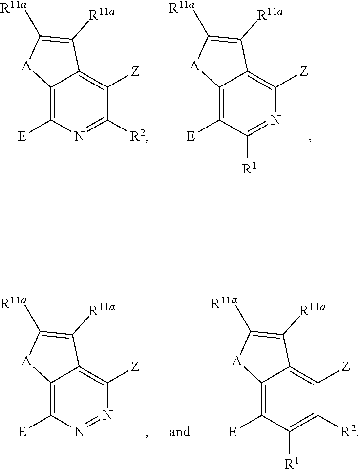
C12=C([E])N=C([R2])C([Z])=C1C([R11a])=C([R11a])[A]2.C12=C([E])C([R1])=NC([Z])=C1C([R11a])=C([R11a])[A]2.C12=C([E])N=NC([Z])=C1C([R11a])=C([R11a])[A]2.C12=C([E])C([R1])=C([R2])C([Z])=C1C([R11a])=C([R11a])[A]2
